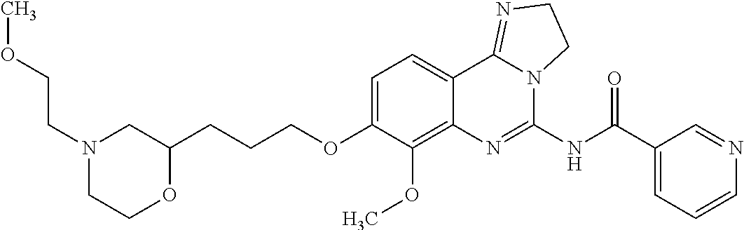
N1(CCOC)CCOC(CCCOC2=CC=C3C(=C2OC)N=C(NC(C2=CC=CN=C2)=O)N2C3=NCC2)C1
